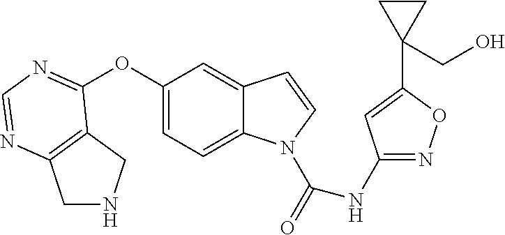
C1(OC2=NC=NC3=C2CNC3)=CC=C2C(=C1)C=CN2C(=O)NC1=NOC(C2(CO)CC2)=C1
